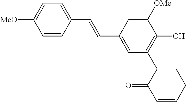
[MeO]C1=CC=C(C=CC2=CC(C3CCC=CC3=O)=C(O)C([OMe])=C2)C=C1
